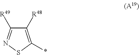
C1([R49])=NSC(*)=C1[R48]
